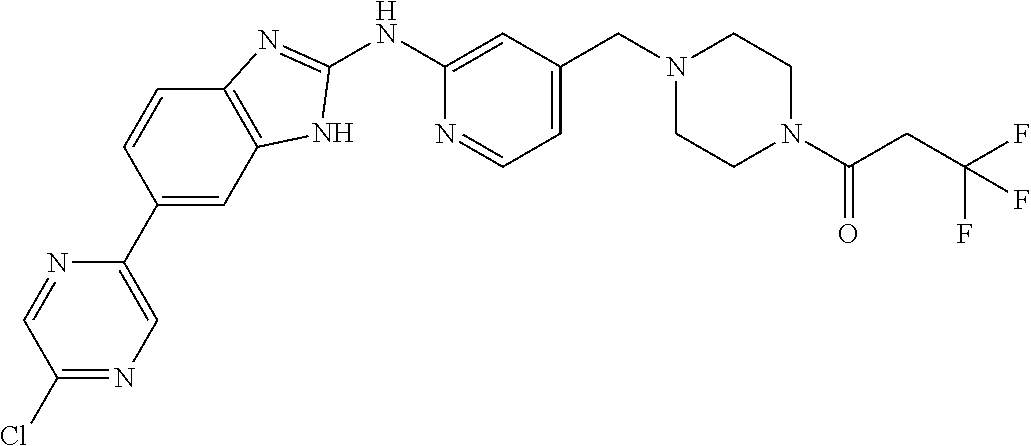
C1(Cl)=NC=C(C2=CC3=C(C=C2)N=C(NC2=CC(CN4CCN(C(CC(F)(F)F)=O)CC4)=CC=N2)N3)N=C1
